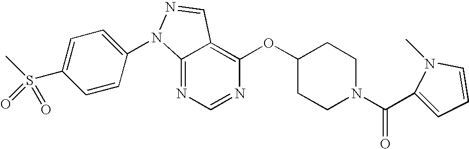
C12=NC=NC(OC3CCN(C(C4=CC=CN4C)=O)CC3)=C1C=NN2C1=CC=C(S(C)(=O)=O)C=C1
